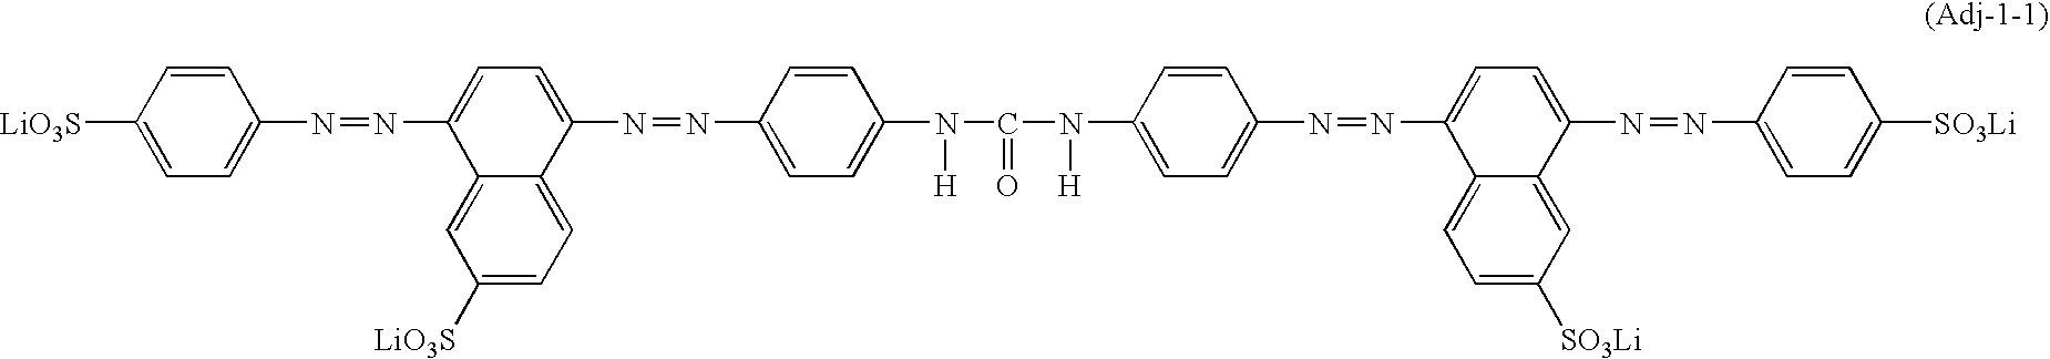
C1=CC([LiO3S])=CC=C1N=NC1=CC=C(N=NC2=CC=C(N(C(N(C3=CC=C(N=NC4=CC=C(N=NC5=CC=C([SO3Li])C=C5)C5=CC([SO3Li])=CC=C45)C=C3)[H])=O)[H])C=C2)C2=CC=C([LiO3S])C=C12
